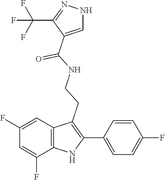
C1(C(F)(F)F)=NNC=C1C(NCCC1=C(C2=CC=C(F)C=C2)NC2=C1C=C(F)C=C2F)=O
